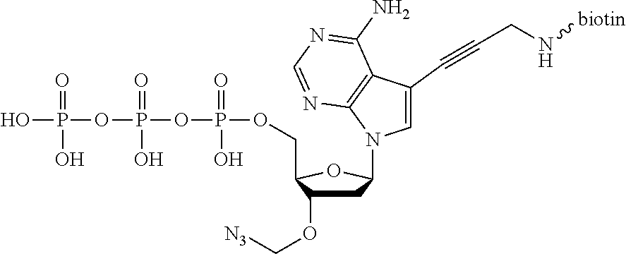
C1C(OC[N3])C(COP(=O)(O)OP(=O)(O)OP(O)(=O)O)OC1N1C=C(C#CCN[biotin])C2=C1N=CN=C2N
